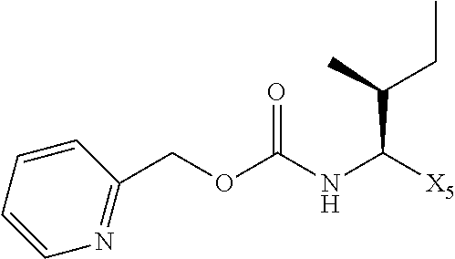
C1(COC(NC([X5])C(CC)C)=O)=NC=CC=C1
